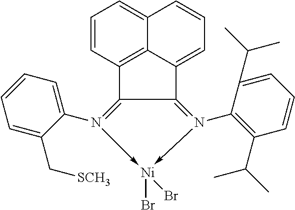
C1=CC2=C3C(=C1)C=CC=C3C1=N(C3=C(C(C)C)C=CC=C3C(C)C)->[Ni](Br)(Br)-N(C3=CC=CC=C3C[SCH3])=C21
